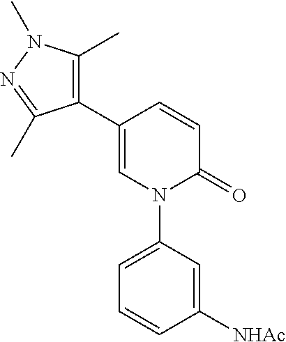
C1=C(C2=C(C)N(C)N=C2C)C=CC(=O)N1C1=CC=CC([NHAc])=C1
